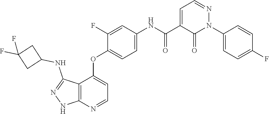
C12=C(N=CC=C1OC1=CC=C(NC(C3=CC=NN(C4=CC=C(F)C=C4)C3=O)=O)C=C1F)NN=C2NC1CC(F)(F)C1
